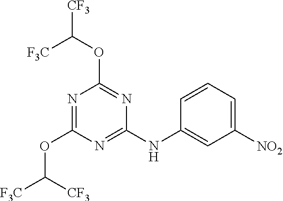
N1=C(NC2=CC([NO2])=CC=C2)N=C(OC([CF3])[F3C])N=C1OC([F3C])[CF3]
